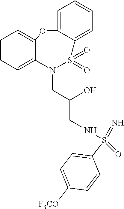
C1=CC=C2C(=C1)OC1=CC=CC=C1S(=O)(=O)N2CC(CNS(=N)(=O)C1=CC=C([F3CO])C=C1)O
